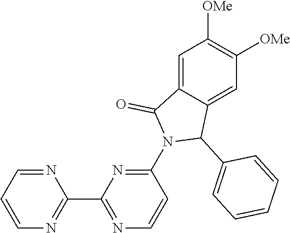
N1=CC=CN=C1C1=NC=CC(N2C(C3=CC=CC=C3)C3=CC([OMe])=C([OMe])C=C3C2=O)=N1
